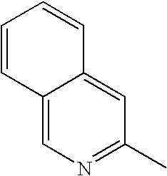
C12=CN=C(C)C=C1C=CC=C2
